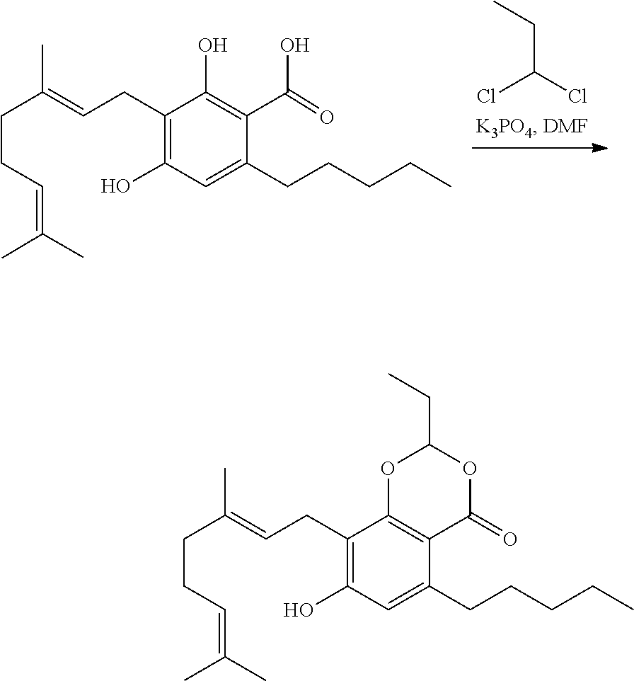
C(C(Cl)Cl)C.OC1=C(C(O)=O)C(CCCCC)=CC(O)=C1CC=C(C)CCC=C(C)C.C(C1OC2=C(C(=O)O1)C(CCCCC)=CC(O)=C2CC=C(C)CCC=C(C)C)C
